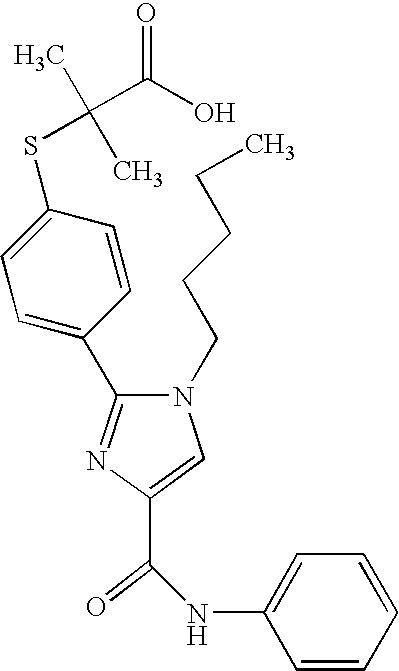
C(C1=CN(CCCCC)C(C2=CC=C(SC(C)(C)C(O)=O)C=C2)=N1)(=O)NC1=CC=CC=C1
